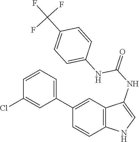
C12=C(C=C(C3=CC=CC(Cl)=C3)C=C1)C(NC(=O)NC1=CC=C(C(F)(F)F)C=C1)=CN2
